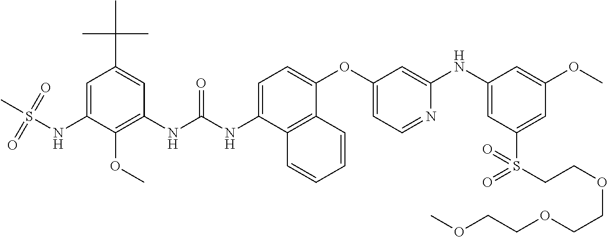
C1=C(NS(=O)(=O)C)C(OC)=C(NC(NC2=CC=C(OC3=CC=NC(NC4=CC(S(CCOCCOCCOC)(=O)=O)=CC(OC)=C4)=C3)C3=C2C=CC=C3)=O)C=C1C(C)(C)C
